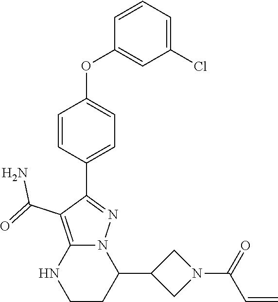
C1=CC(C2=NN3C(=C2C(N)=O)NCCC3C2CN(C(C=C)=O)C2)=CC=C1OC1=CC(Cl)=CC=C1
